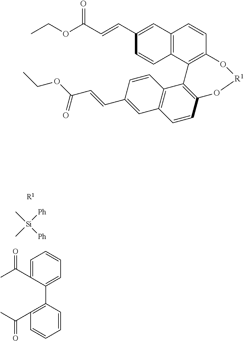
[R1].C[Si](C)([Ph])[Ph].C1=C(C(C)=O)C(C2=C(C(C)=O)C=CC=C2)=CC=C1.C12=C(C3=C(C=C1)O[R1]OC1=C3C3=C(C=C1)C=C(C=CC(OCC)=O)C=C3)C=CC(C=CC(OCC)=O)=C2
